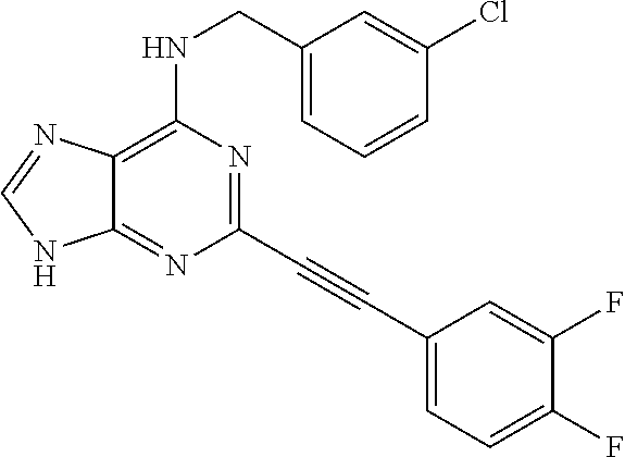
C1(CNC2=C3C(=NC(C#CC4=CC=C(F)C(F)=C4)=N2)NC=N3)=CC=CC(Cl)=C1
